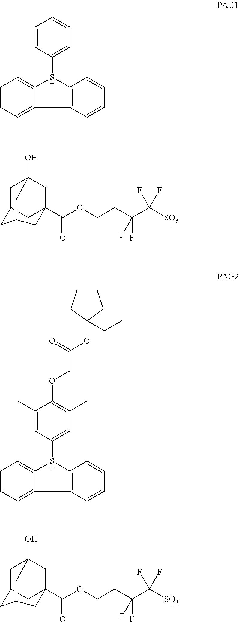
C1=CC([S+]2C3=CC=CC=C3C3=C2C=CC=C3)=CC=C1.C1=CC=C2C(=C1)[S+](C1=CC(C)=C(OCC(OC3(CC)CCCC3)=O)C(C)=C1)C1=C2C=CC=C1.C1C2CC3(C(OCCC(C([SO3])(F)F)(F)F)=O)CC1(O)CC(C2)C3.C1C2CC3(C(OCCC(C([SO3])(F)F)(F)F)=O)CC1(O)CC(C2)C3
